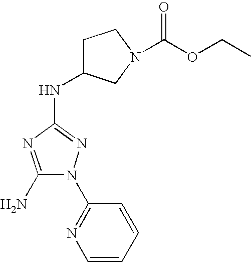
C1(N)=NC(NC2CCN(C(OCC)=O)C2)=NN1C1=NC=CC=C1
